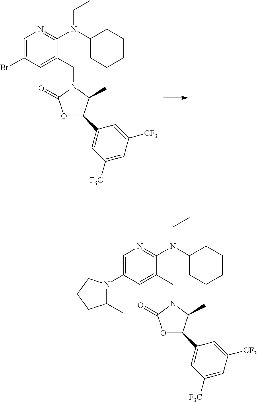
O1C(C2=CC([F3C])=CC([CF3])=C2)C(C)N(CC2=CC(Br)=CN=C2N(C2CCCCC2)CC)C1=O.O1C(=O)N(CC2=CC(N3C(C)CCC3)=CN=C2N(C2CCCCC2)CC)C(C)C1C1=CC([F3C])=CC([CF3])=C1
